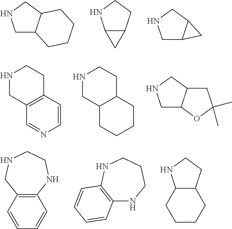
C1C2C(CN1)CCCC2.C12C(CCN1)C2.C1C2C(CN1)C2.C1=CC2=C(C=N1)CNCC2.C1CC2C(CC1)CNCC2.C1C2C(CN1)CC(C)(C)O2.C1=CC=CC2=C1CNCCN2.C12=C(NCCCN1)C=CC=C2.C12C(CCN1)CCCC2
